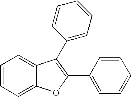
C1=CC=C2C(=C1)C(C1=CC=CC=C1)=C(C1=CC=CC=C1)O2
